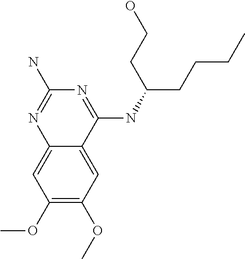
C1(OC)=C(OC)C=C2C(=C1)N=C(N)N=C2NC(CCCC)CCO
